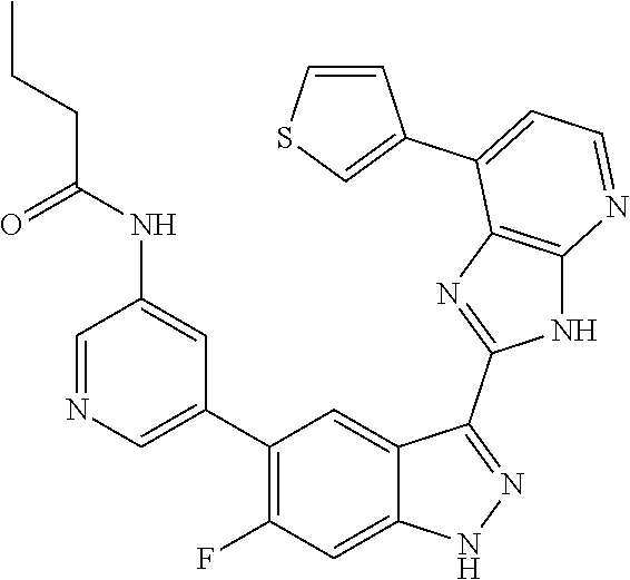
C1=NC=C(C2=C(F)C=C3C(=C2)C(C2=NC4=C(N2)N=CC=C4C2=CSC=C2)=NN3)C=C1NC(CCC)=O
